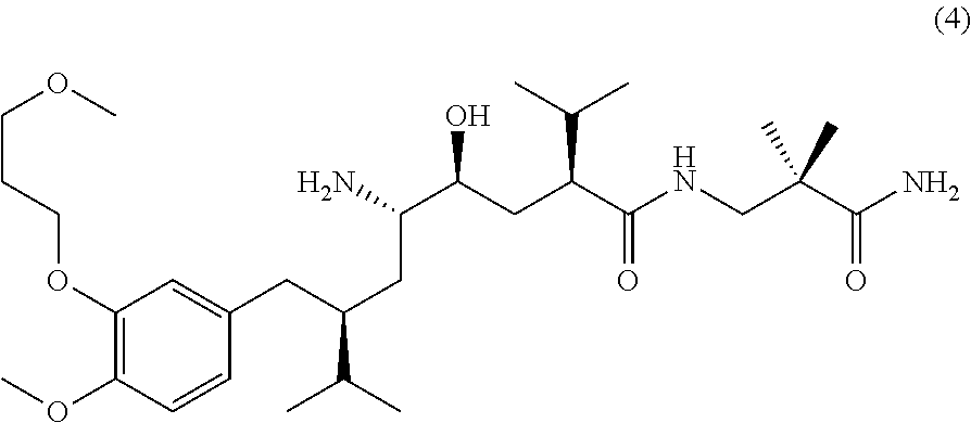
C(CCOC1=C(OC)C=CC(CC(C(C)C)CC(C(CC(C(C)C)C(=O)NCC(C(=O)N)(C)C)O)N)=C1)OC
